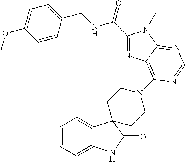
C1=CC=C2C(=C1)C1(C(=O)N2)CCN(C2=C3C(=NC=N2)N(C)C(C(NCC2=CC=C(OC)C=C2)=O)=N3)CC1
